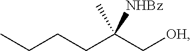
CCCCC(C[OH])(C)[NHBz]
